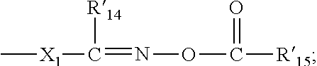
C[X1]C(=NOC([R15])=O)[R14]
